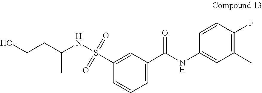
C1=C(C(NC2=CC(C)=C(F)C=C2)=O)C=C(S(NC(CCO)C)(=O)=O)C=C1
